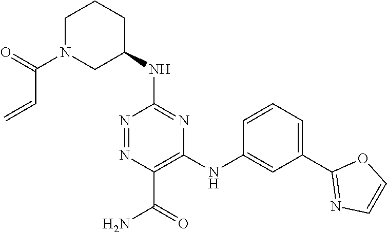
C1(NC2CCCN(C(C=C)=O)C2)=NC(NC2=CC(C3=NC=CO3)=CC=C2)=C(C(=O)N)N=N1
